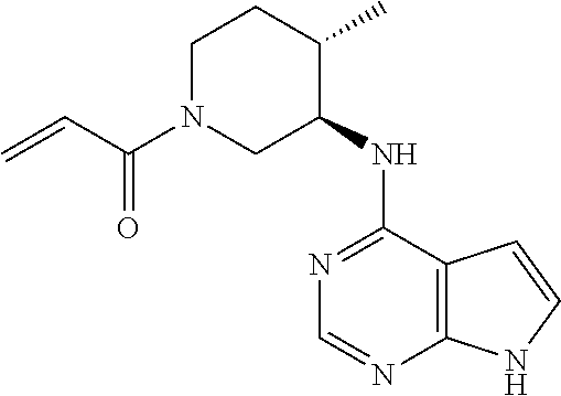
C(N1CCC(C)C(NC2=NC=NC3=C2C=CN3)C1)(=O)C=C
